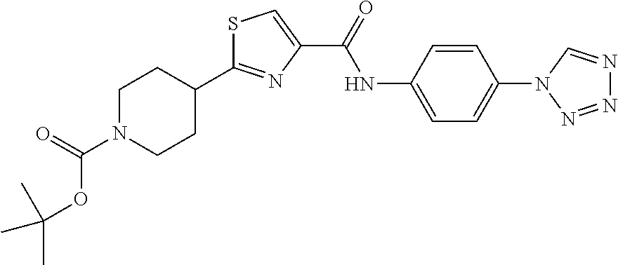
C(N1CCC(C2=NC(C(NC3=CC=C(N4N=NN=C4)C=C3)=O)=CS2)CC1)(=O)OC(C)(C)C
